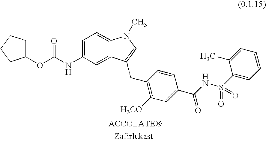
C1(OC(NC2=CC=C3C(=C2)C(CC2=C([H3CO])C=C(C(NS(=O)(C4=CC=CC=C4C)=O)=O)C=C2)=CN3C)=O)CCCC1
